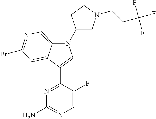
N1(C2CN(CCC(F)(F)F)CC2)C2=CN=C(Br)C=C2C(C2=NC(N)=NC=C2F)=C1
